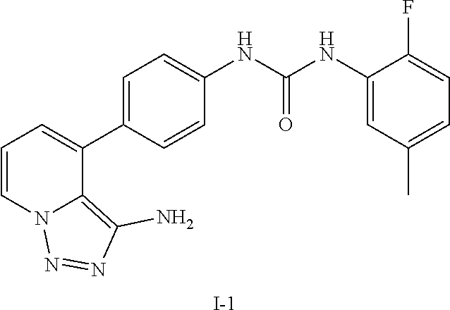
C1=CN2C(=C(N)N=N2)C(C2=CC=C(NC(NC3=CC(C)=CC=C3F)=O)C=C2)=C1.[I-]
